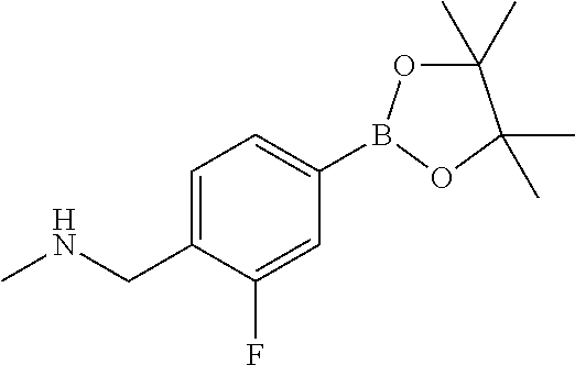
C1(B2OC(C)(C)C(C)(C)O2)=CC=C(CNC)C(F)=C1
